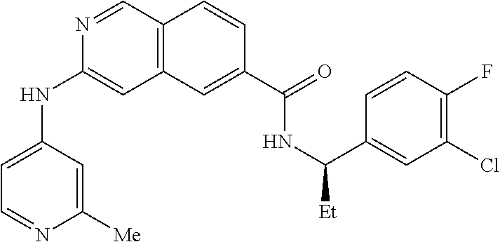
N1=CC2=C(C=C1NC1=CC=NC([Me])=C1)C=C(C(=O)NC(C1=CC(Cl)=C(F)C=C1)[Et])C=C2
